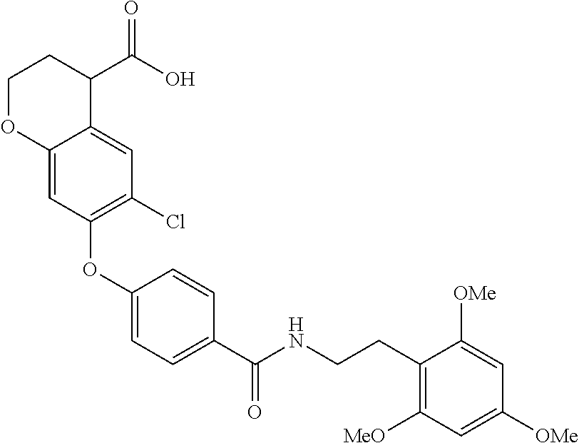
C12=CC(OC3=CC=C(C(NCCC4=C([MeO])C=C([OMe])C=C4[OMe])=O)C=C3)=C(Cl)C=C1C(C(O)=O)CCO2
